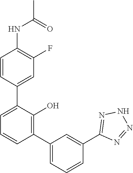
C1(NC(C)=O)=C(F)C=C(C2=CC=CC(C3=CC=CC(C4=NNN=N4)=C3)=C2O)C=C1
